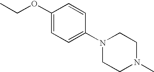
C1(OCC)=CC=C(N2CCN(C)CC2)C=C1
